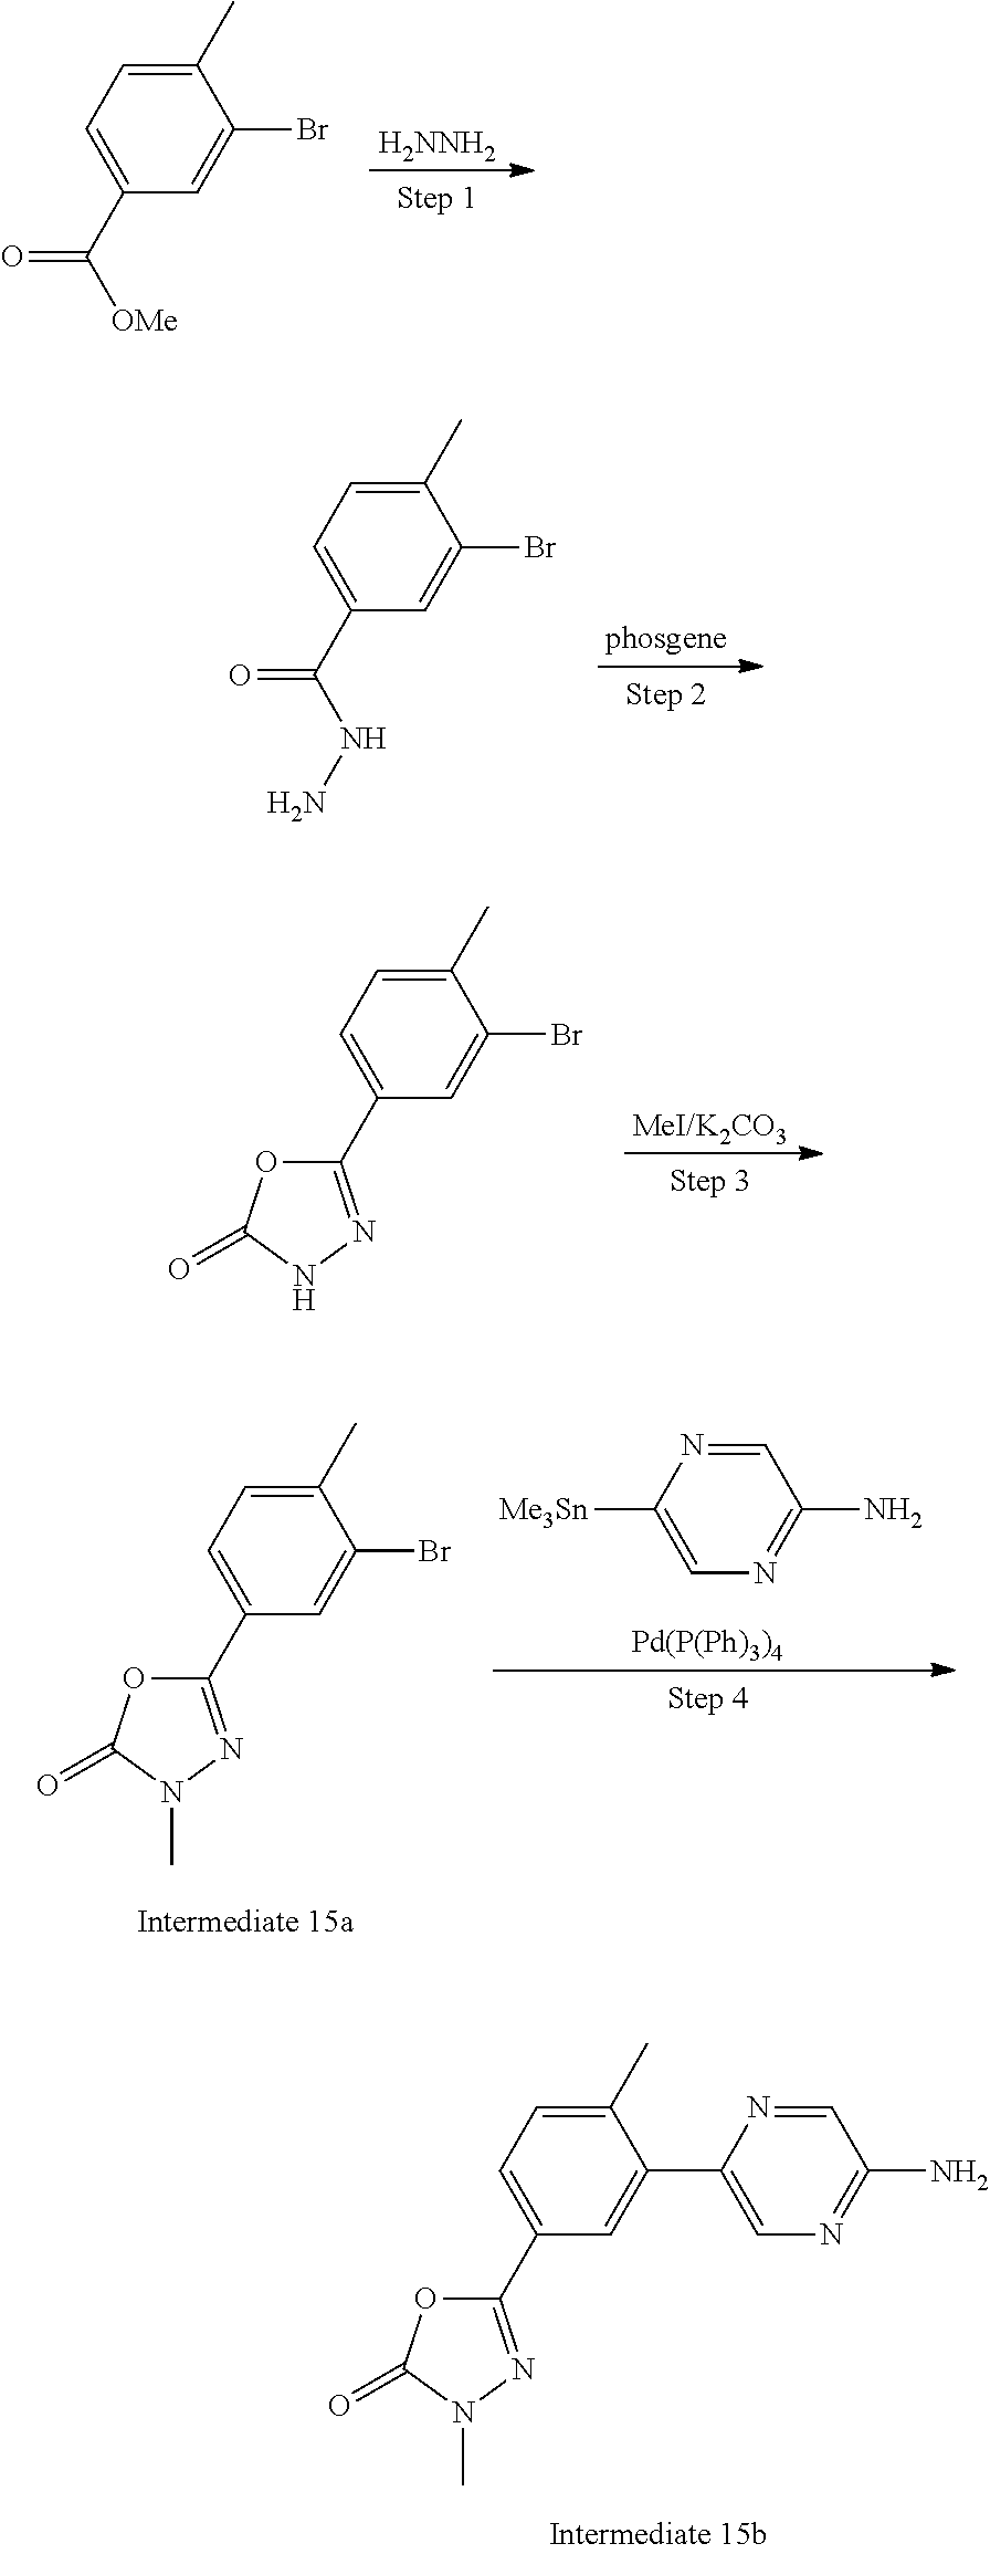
[H2NNH2].C1(C)=CC=C(C([OMe])=O)C=C1Br.[phosgene].C1(C)=CC=C(C(NN)=O)C=C1Br.[MeI/K2CO3].C1(C)=CC=C(C2=NNC(=O)O2)C=C1Br.C1(C)=CC=C(C2=NN(C)C(=O)O2)C=C1Br.[Pd(P(Ph)3)4].C1=NC([Me3Sn])=CN=C1N.C1(C)=CC=C(C2=NN(C)C(=O)O2)C=C1C1=CN=C(N)C=N1
